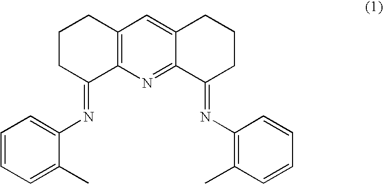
C12=C(N=C3C(=C1)CCCC3=NC1=C(C)C=CC=C1)C(=NC1=CC=CC=C1C)CCC2
